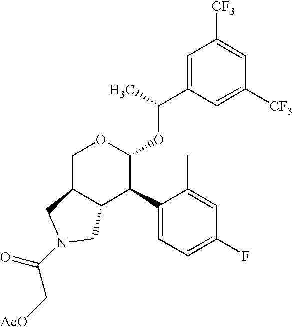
C1(C2C(OC(C3=CC([CF3])=CC([CF3])=C3)C)OCC3C2CN(C(=O)C[AcO])C3)=CC=C(F)C=C1C
